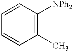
C1(C)=C([NPh2])C=CC=C1
